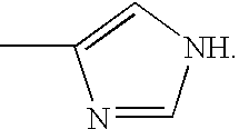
N1=C[NH]C=C1C
